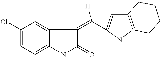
C1(Cl)=CC=C2C(=C1)C(=C([H])C1=CC3=C(N1)CCCC3)C(=O)N2
